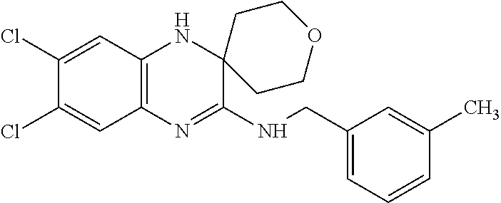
C12=C(N=C(NCC3=CC=CC(C)=C3)C3(N1)CCOCC3)C=C(Cl)C(Cl)=C2
